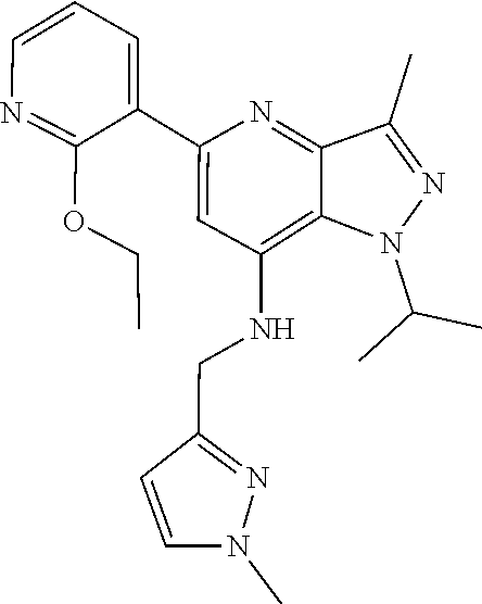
C(C)(C)N1C2=C(NCC3=NN(C)C=C3)C=C(C3=CC=CN=C3OCC)N=C2C(C)=N1
